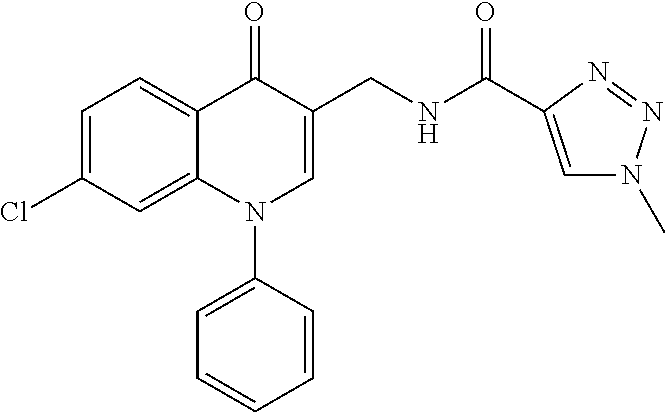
C1=C(Cl)C=C2C(=C1)C(=O)C(CNC(=O)C1=CN(C)N=N1)=CN2C1=CC=CC=C1
